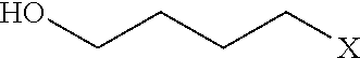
OCCCC[X]
